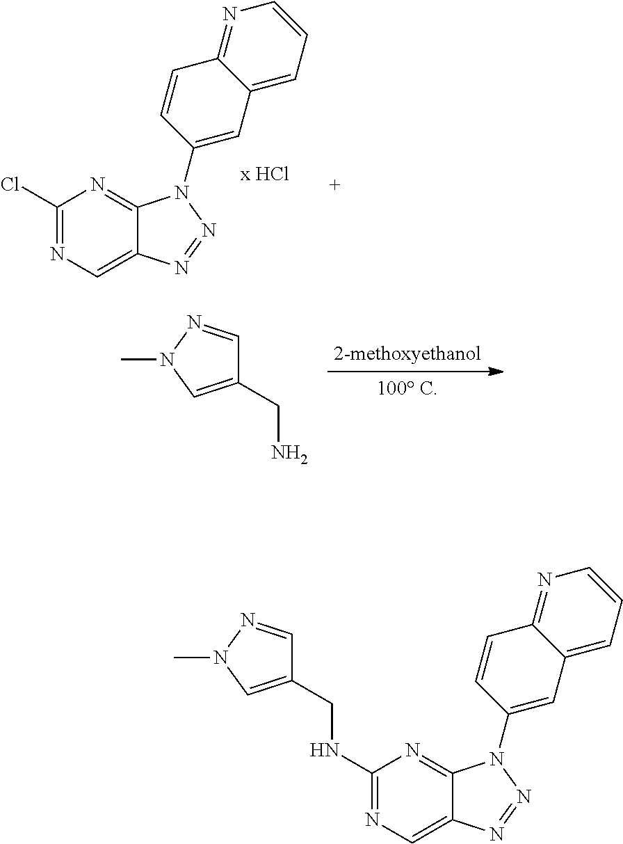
C1(Cl)=NC=C2C(=N1)N(C1=CC3=CC=CN=C3C=C1)N=N2.C1(CN)=CN(C)N=C1.C1(NCC2=CN(C)N=C2)=NC=C2C(=N1)N(C1=CC3=CC=CN=C3C=C1)N=N2
